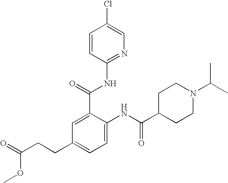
C1(C(=O)NC2=NC=C(Cl)C=C2)=CC(CCC(=O)OC)=CC=C1NC(C1CCN(C(C)C)CC1)=O
